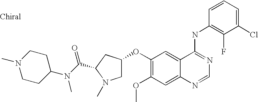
C1(Cl)=CC=CC(NC2=NC=NC3=CC(OC)=C(OC4CN(C)C(C(=O)N(C)C5CCN(C)CC5)C4)C=C23)=C1F
